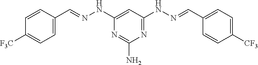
C1=C(C=NNC2=CC(NN=CC3=CC=C([CF3])C=C3)=NC(N)=N2)C=CC([F3C])=C1
